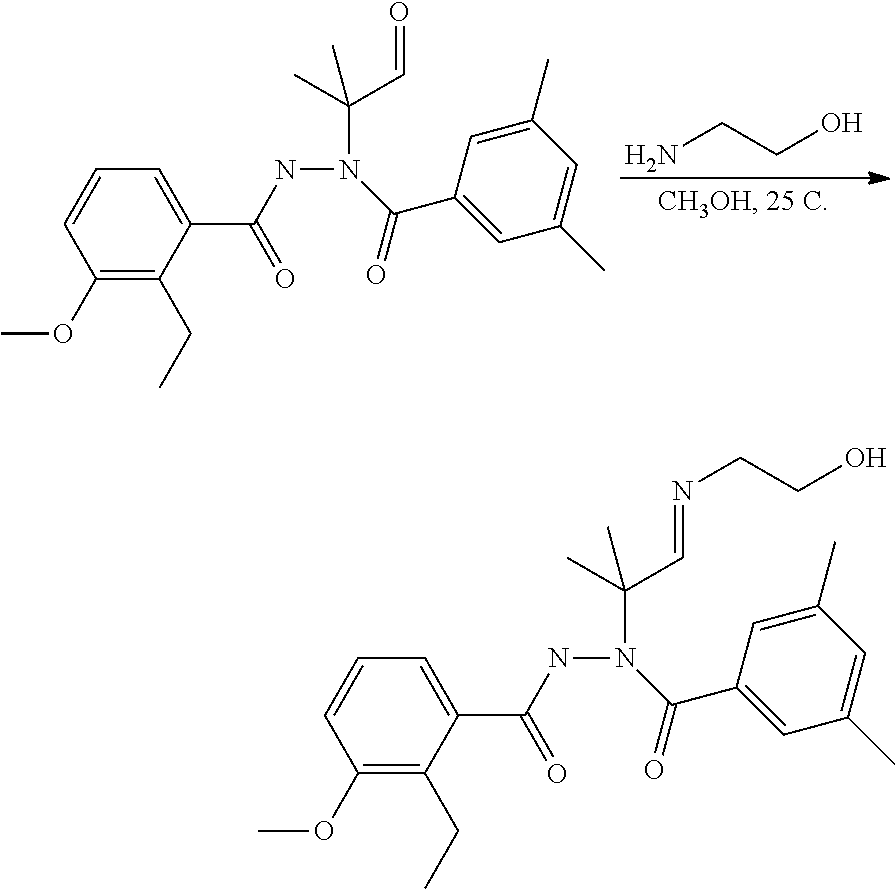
NCCO.C1(OC)=C(CC)C(C(NN(C(C=O)(C)C)C(C2=CC(C)=CC(C)=C2)=O)=O)=CC=C1.C1(OC)=C(CC)C(C(NN(C(C=NCCO)(C)C)C(C2=CC(C)=CC(C)=C2)=O)=O)=CC=C1
